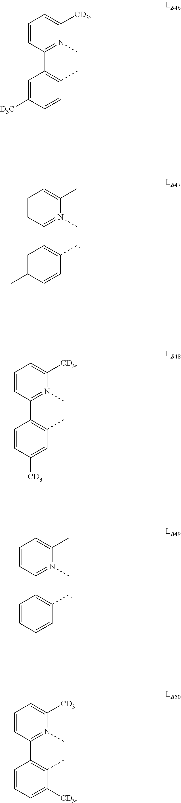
C1=CC(C2=C(C)C=CC([D3C])=C2)=N(C)C([CD3])=C1.C1=CC(C2=C(C)C=C([CD3])C=C2)=N(C)C([CD3])=C1.C1=CC(C2=C(C)C=C(C)C=C2)=N(C)C(C)=C1.C1=CC(C2=C(C)C=CC(C)=C2)=N(C)C(C)=C1.C1=CC(C2=C(C)C([CD3])=CC=C2)=N(C)C([CD3])=C1
